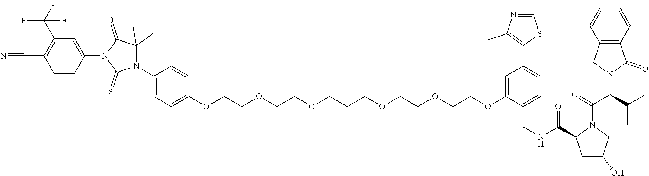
C1(OCCOCCOCCCOCCOCCOC2=CC(C3=C(C)N=CS3)=CC=C2CNC(=O)C2CC(O)CN2C(=O)C(C(C)C)N2C(=O)C3=C(C2)C=CC=C3)=CC=C(N2C(C)(C)C(=O)N(C3=CC(C(F)(F)F)=C(C#N)C=C3)C2=S)C=C1
